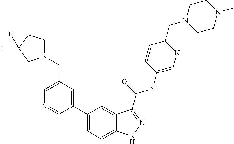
C1(CN2CCC(F)(F)C2)=CN=CC(C2=CC=C3C(=C2)C(C(NC2=CN=C(CN4CCN(C)CC4)C=C2)=O)=NN3)=C1
